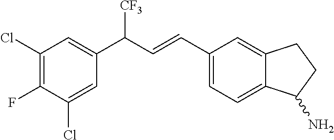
C1(Cl)=C(F)C(Cl)=CC(C(C=CC2=CC=C3C(=C2)CCC3N)[CF3])=C1
